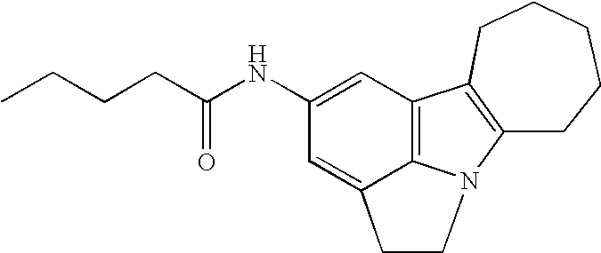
C12=C3C(=CC(NC(CCCC)=O)=C1)CCN3C1=C2CCCCC1
